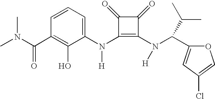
C(C1=C(O)C(N(C2=C(N(C(C3=CC(Cl)=CO3)C(C)C)[H])C(=O)C2=O)[H])=CC=C1)(=O)N(C)C
